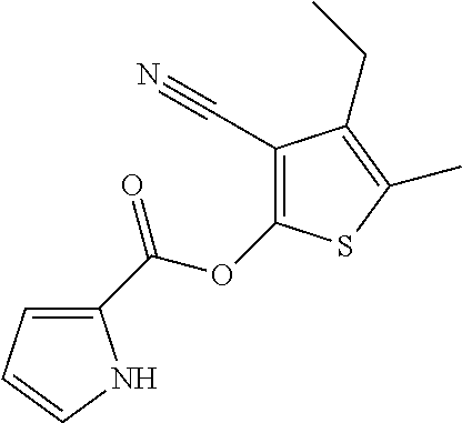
C1(C(OC2=C(C#N)C(CC)=C(C)S2)=O)=CC=CN1
